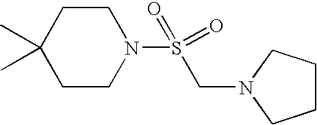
C1C(C)(C)CCN(S(CN2CCCC2)(=O)=O)C1
